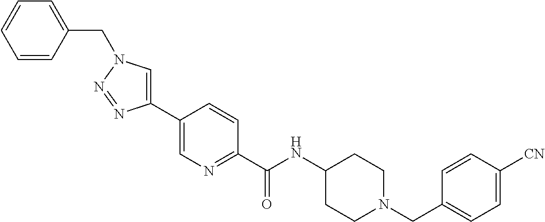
C1=C(C2=CN(CC3=CC=CC=C3)N=N2)C=CC(C(=O)NC2CCN(CC3=CC=C([CN])C=C3)CC2)=N1
